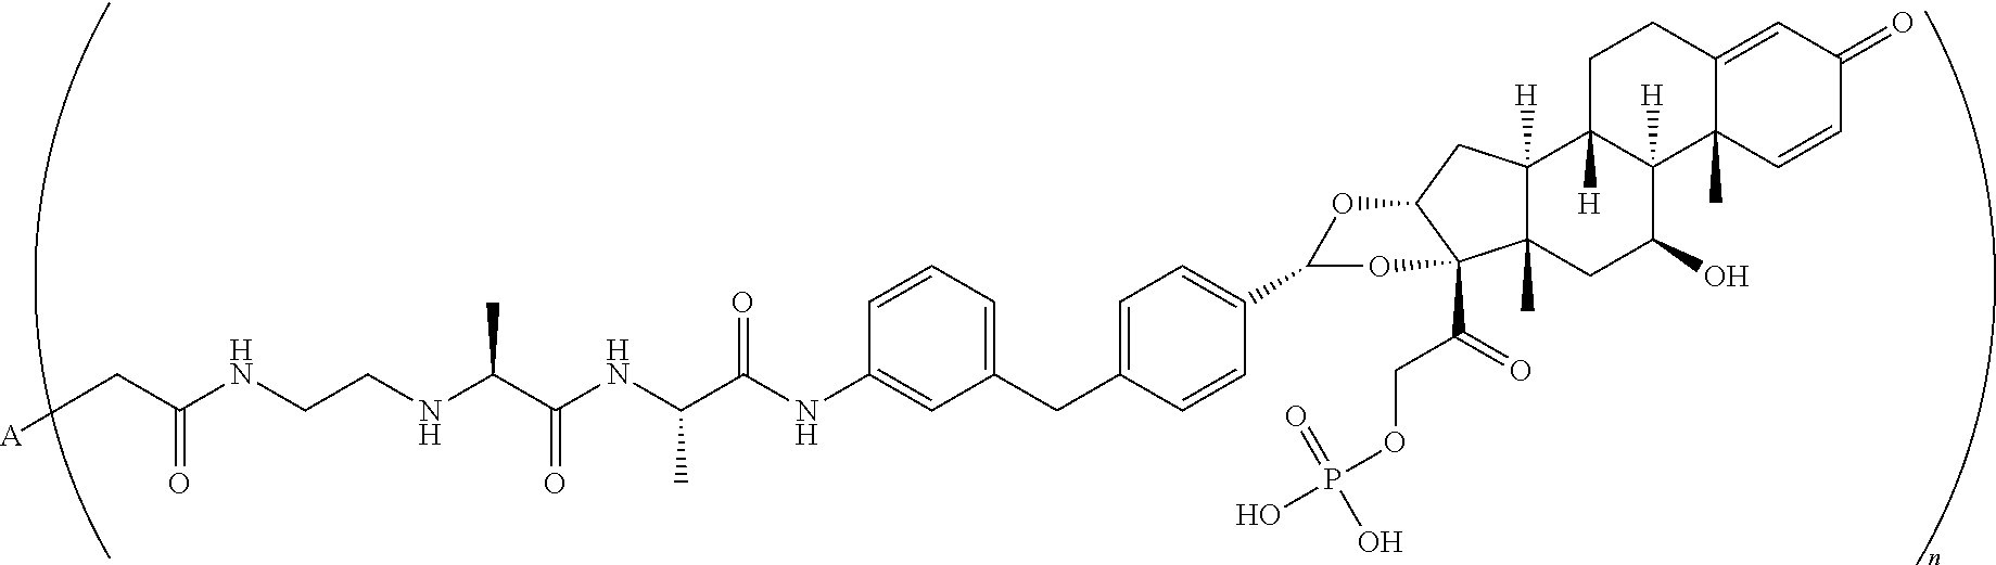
C(CNC(C(NC(C(NC1=CC(CC2=CC=C(C3OC4C(C(COP(O)(O)=O)=O)(O3)C3(C)C([H])(C4)C4([H])C([H])(C(O)C3)C3(C)C(=CC(=O)C=C3)CC4)C=C2)=CC=C1)=O)C)=O)C)NC(C[A])=O
